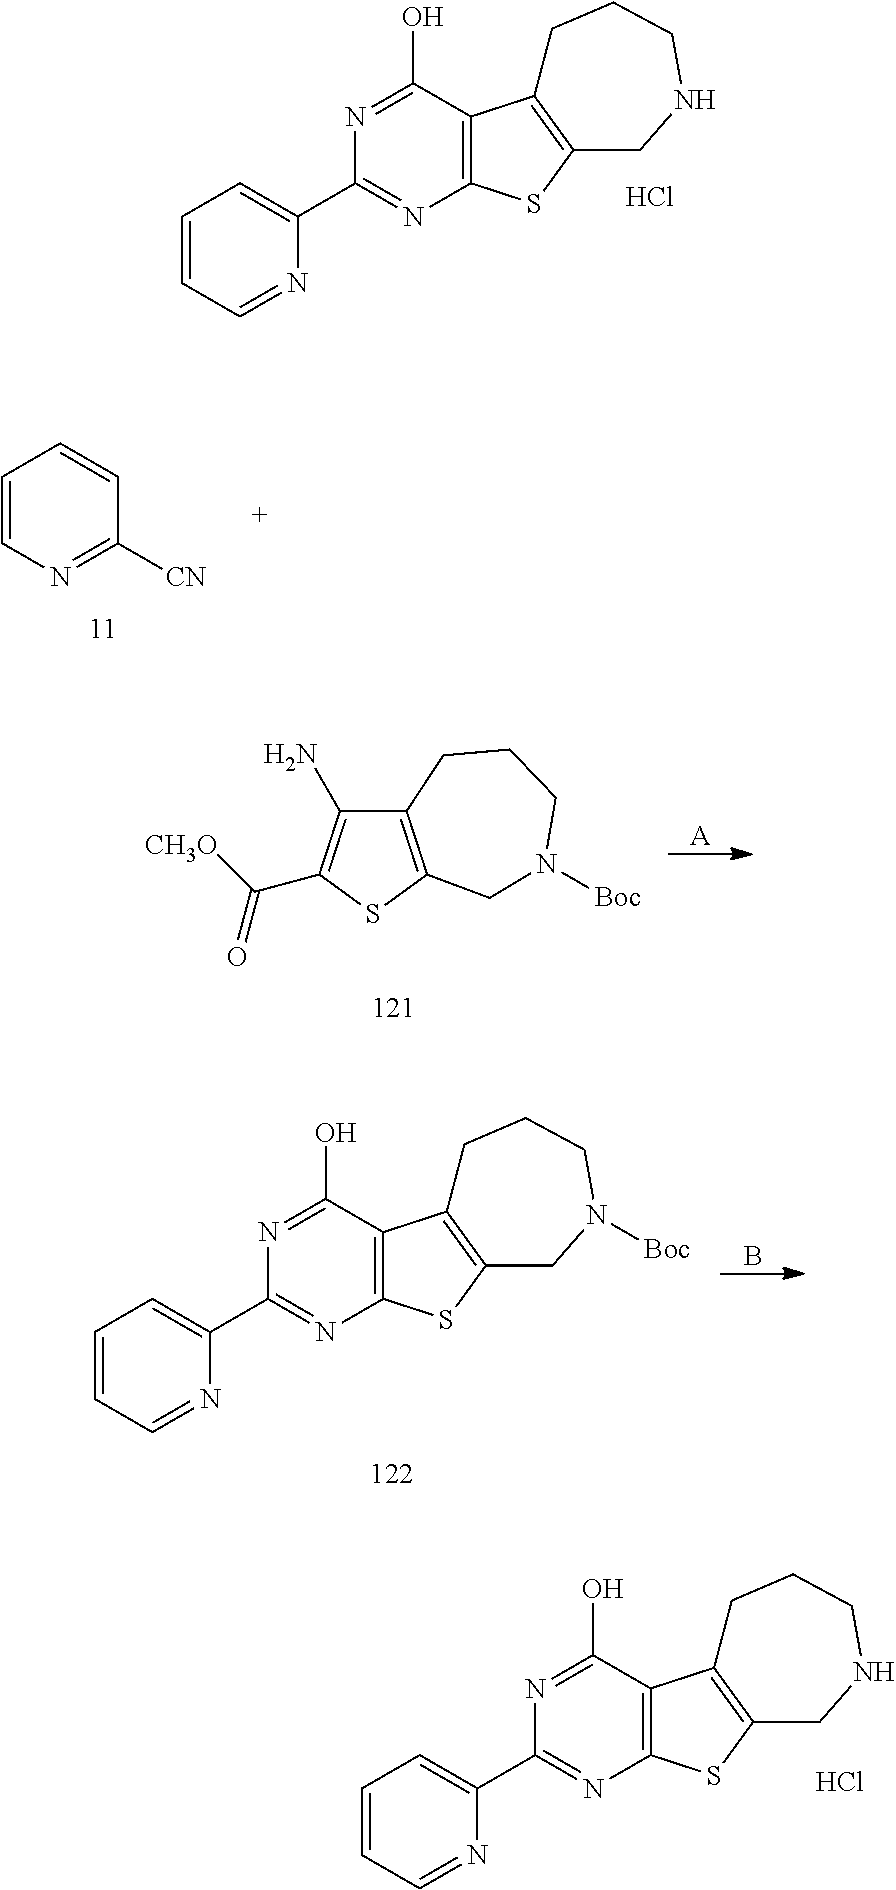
Cl.C1=CC=NC(C2=NC3=C(C(O)=N2)C2=C(S3)CNCCC2)=C1.C1=CN=C([CN])C=C1.S1C2=C(C(N)=C1C([CH3O])=O)CCCN([Boc])C2.[A].C1=CC=NC(C2=NC3=C(C(O)=N2)C2=C(S3)CN([Boc])CCC2)=C1.B.Cl.C1=CC=NC(C2=NC3=C(C(O)=N2)C2=C(S3)CNCCC2)=C1
